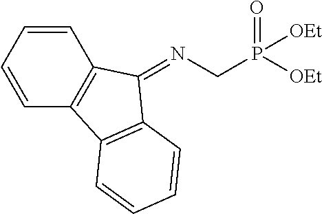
C1=CC2=C(C=C1)C(=NCP(=O)([OEt])[OEt])C1=C2C=CC=C1
